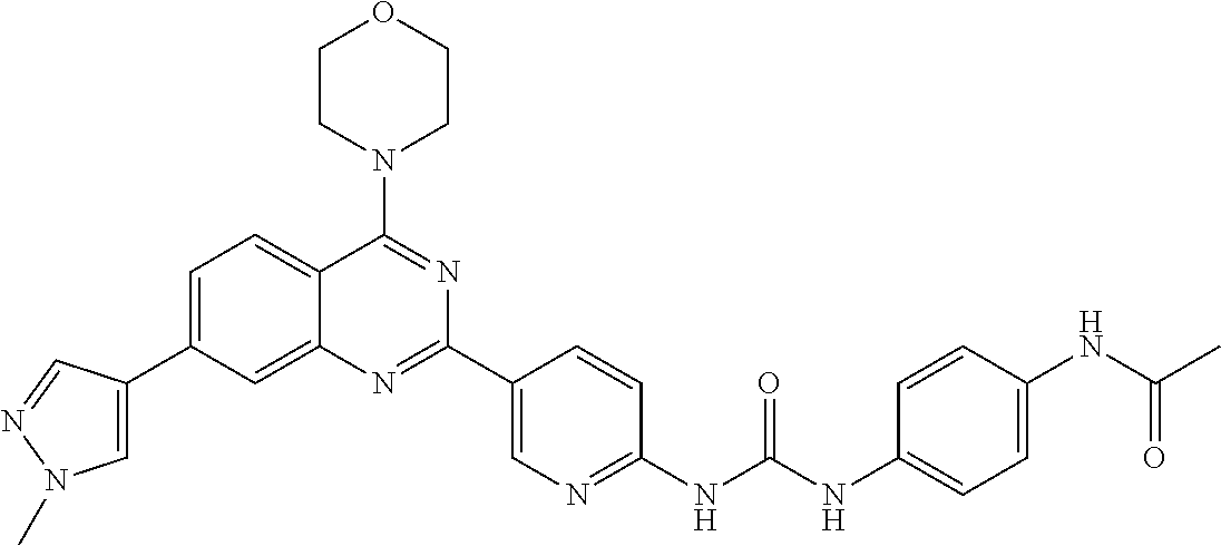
C1=C(C2=CN(C)N=C2)C=C2C(=C1)C(N1CCOCC1)=NC(C1=CN=C(NC(NC3=CC=C(NC(C)=O)C=C3)=O)C=C1)=N2
